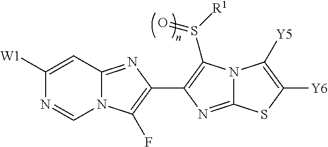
C1([W1])=CC2=NC(C3=C(S([R1])=O)N4C(=N3)SC([Y6])=C4[Y5])=C(F)N2C=N1
